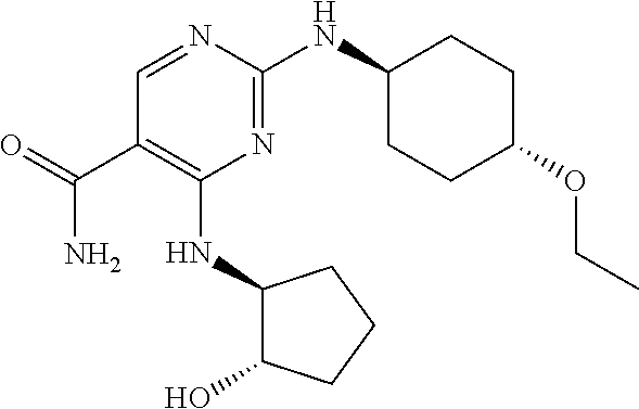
N1=C(NC2CCC(OCC)CC2)N=CC(C(=O)N)=C1NC1C(O)CCC1
